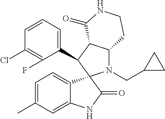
C1(C2C3C(N(CC4CC4)C24C2=CC=C(C)C=C2NC4=O)CCNC3=O)=CC=CC(Cl)=C1F
